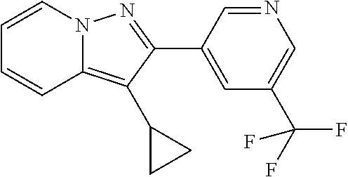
C1=CN2C(=C(C3CC3)C(C3=CC(C(F)(F)F)=CN=C3)=N2)C=C1
